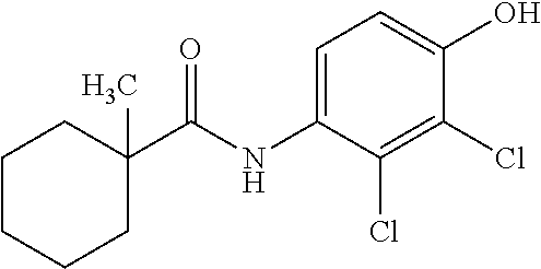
C1=C(NC(C2(C)CCCCC2)=O)C(Cl)=C(Cl)C(O)=C1
